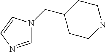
C1CC(CN2C=NC=C2)CCN1
